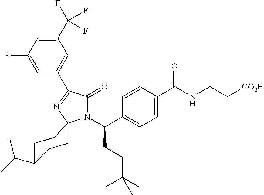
C1(C(F)(F)F)=CC(F)=CC(C2=NC3(N(C(C4=CC=C(C(NCC[CO2H])=O)C=C4)CCC(C)(C)C)C2=O)CCC(C(C)C)CC3)=C1
